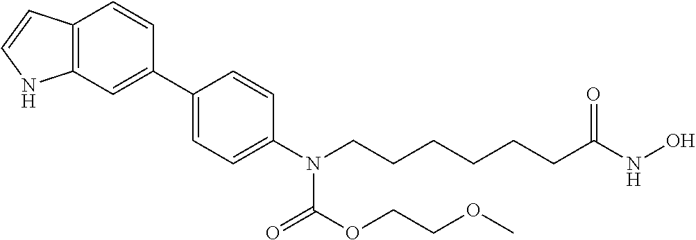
C1(C2=CC3=C(C=C2)C=CN3)=CC=C(N(CCCCCCC(NO)=O)C(=O)OCCOC)C=C1
